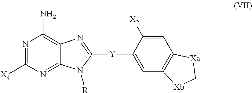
N1=C([X4])N=C2C(=C1N)N=C([Y]C1=CC3=C(C=C1[X2])[Xa]C[Xb]3)N2[R]
